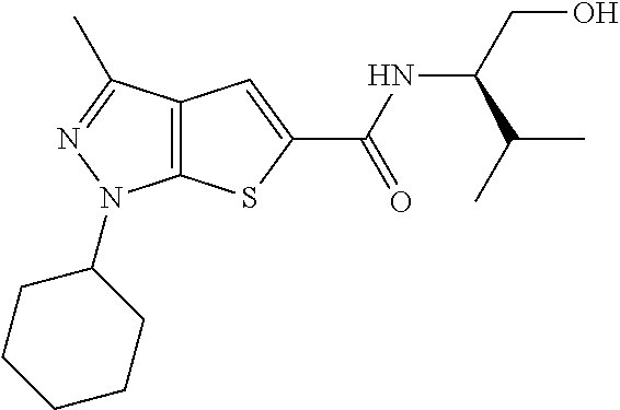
C12=C(C(C)=NN1C1CCCCC1)C=C(C(NC(CO)C(C)C)=O)S2
